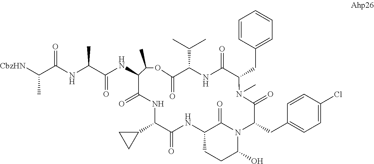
[CbzHN]C(C(NC(C(NC1C(=O)NC(C2CC2)C(=O)NC2CCC(O)N(C2=O)C(CC2=CC=C(Cl)C=C2)C(=O)N(C)C(CC2=CC=CC=C2)C(=O)NC(C(C)C)C(=O)OC1C)=O)C)=O)C
